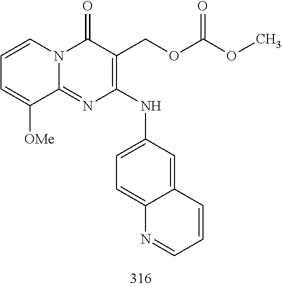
C1=CC=C([OMe])C2=NC(NC3=CC=C4C(=C3)C=CC=N4)=C(COC(OC)=O)C(=O)N12
